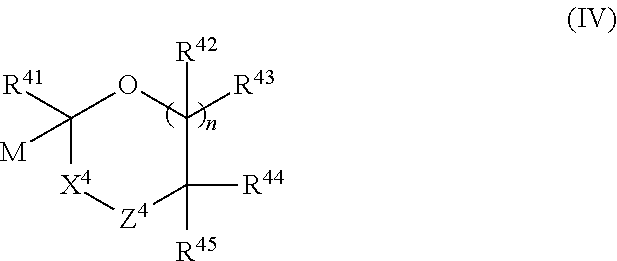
C1([R41])([M])[X4][Z4]C([R44])([R45])C([R43])([R42])O1
